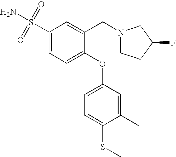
C1(S(=O)(=O)N)=CC=C(OC2=CC=C(SC)C(C)=C2)C(CN2CCC(F)C2)=C1
